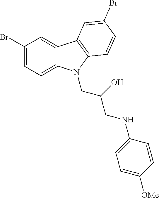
C1(Br)=CC=C2C(=C1)C1=C(C=CC(Br)=C1)N2CC(O)CNC1=CC=C([OMe])C=C1
